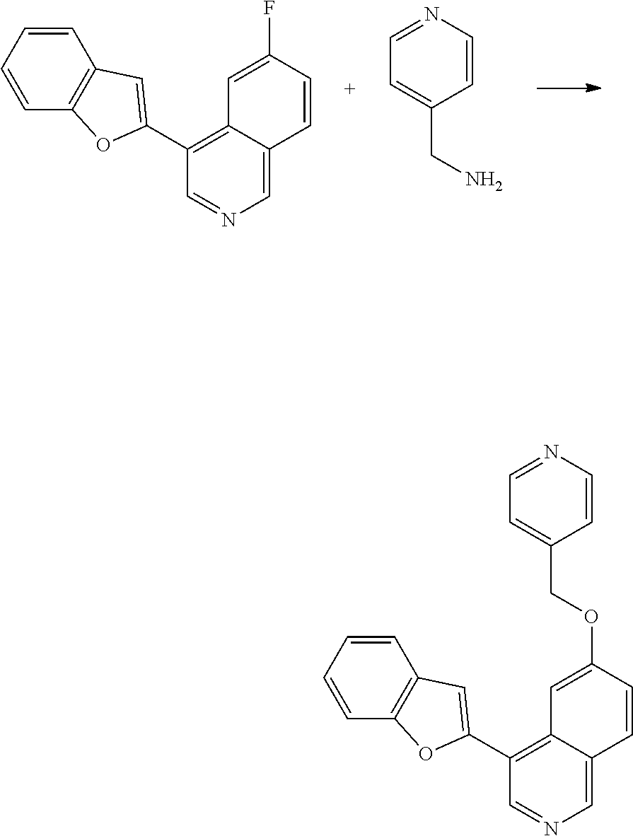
C1(C2=CC3=C(O2)C=CC=C3)=C2C(=CN=C1)C=CC(F)=C2.C1=NC=CC(CN)=C1.C1(C2=CC3=C(O2)C=CC=C3)=C2C(=CN=C1)C=CC(OCC1=CC=NC=C1)=C2
